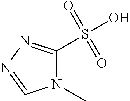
N1(C)C(S(O)(=O)=O)=NN=C1
